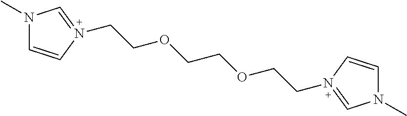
N1(C)C=CN(CCOCCOCCN2=CN(C)C=C2)=C1
